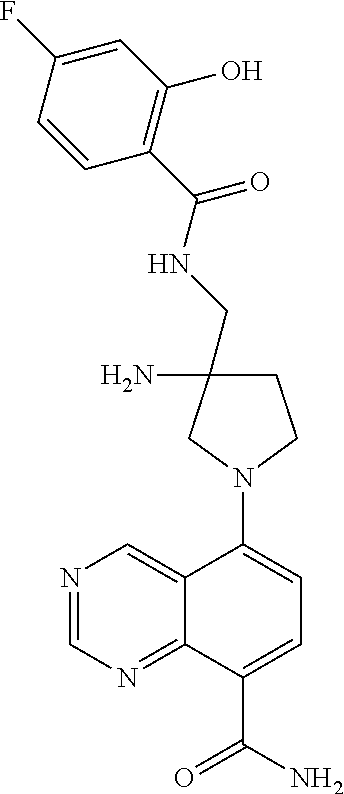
N1=CN=C2C(=C1)C(N1CCC(N)(CNC(C3=C(O)C=C(F)C=C3)=O)C1)=CC=C2C(N)=O
